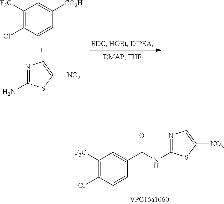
C1([F3C])=C(Cl)C=CC(C(NC2=NC=C([NO2])S2)=O)=C1.C1([F3C])=C(Cl)C=CC([CO2H])=C1.N1=C(N)SC([NO2])=C1
